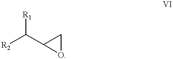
[R2]C(C1OC1)[R1]
